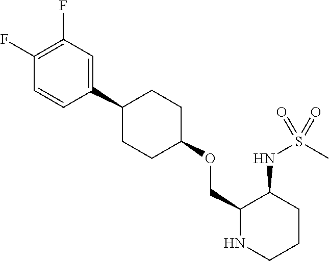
C1(COC2CCC(C3=CC(F)=C(F)C=C3)CC2)NCCCC1NS(C)(=O)=O
